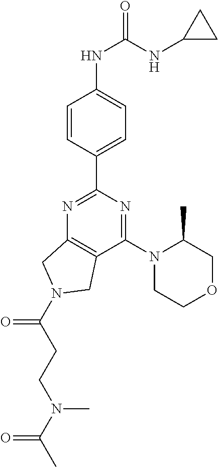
C1(NC(=O)NC2CC2)=CC=C(C2=NC3=C(C(N4CCOCC4C)=N2)CN(C(CCN(C(C)=O)C)=O)C3)C=C1
